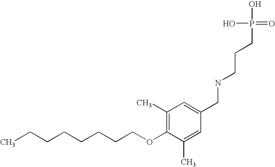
C(CCCCCCOC1=C(C)C=C(CNCCCP(O)(O)=O)C=C1C)C
